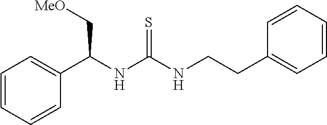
C1(C(NC(NCCC2=CC=CC=C2)=S)C[MeO])=CC=CC=C1
